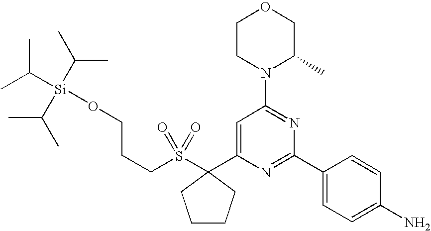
C(S(C1(C2=CC(N3C(C)COCC3)=NC(C3=CC=C(N)C=C3)=N2)CCCC1)(=O)=O)CCO[Si](C(C)C)(C(C)C)C(C)C
